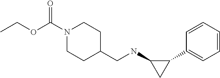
C1=CC=CC(C2C(NCC3CCN(C(OCC)=O)CC3)C2)=C1
